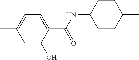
C1=C(C)C=C(O)C(C(NC2CCC(C)CC2)=O)=C1
